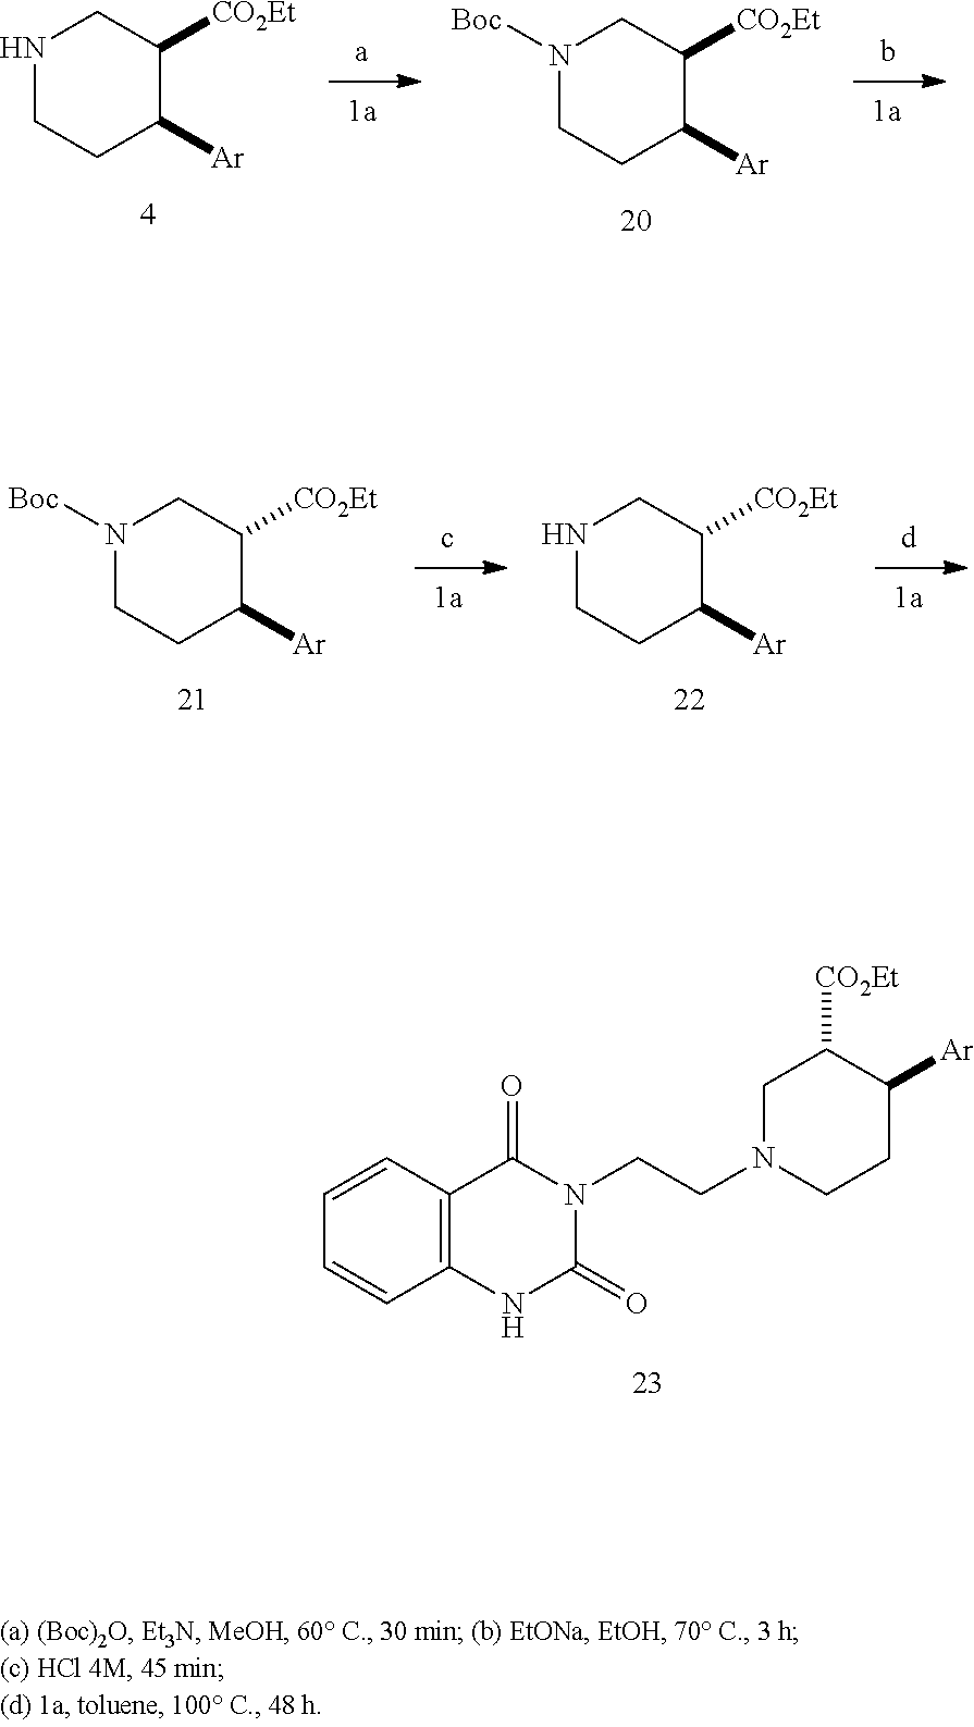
C1=CC2=C(C=C1)NC(=O)N(CCN1CC([CO2Et])C([Ar])CC1)C2=O.N1CCC([Ar])C([CO2Et])C1.N1([Boc])CCC([Ar])C([CO2Et])C1.N1([Boc])CCC([Ar])C([CO2Et])C1.N1CCC([Ar])C([CO2Et])C1
